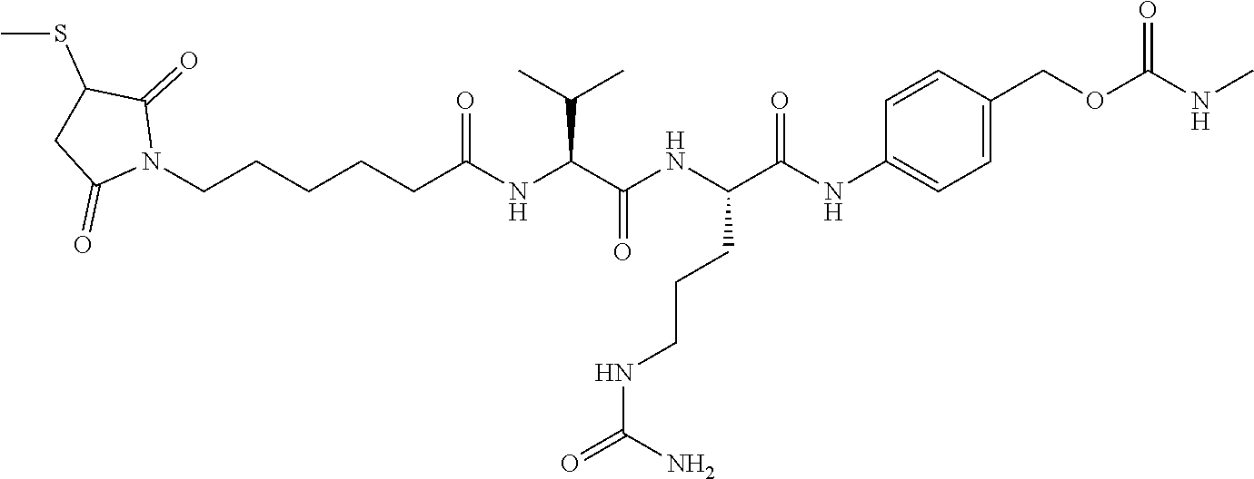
C(CCCCC(NC(C(NC(C(NC1=CC=C(COC(NC)=O)C=C1)=O)CCCNC(=O)N)=O)C(C)C)=O)N1C(=O)C(SC)CC1=O
